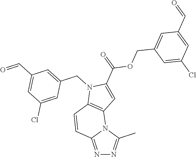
N1=C2N(C(C)=N1)C1=C(C=C2)N(CC2=CC(C=O)=CC(Cl)=C2)C(C(=O)OCC2=CC(C=O)=CC(Cl)=C2)=C1
